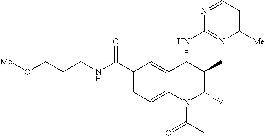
C12=CC(C(NCCCO[Me])=O)=CC=C1N(C(C)=O)C(C)C(C)C2NC1=NC([Me])=CC=N1
